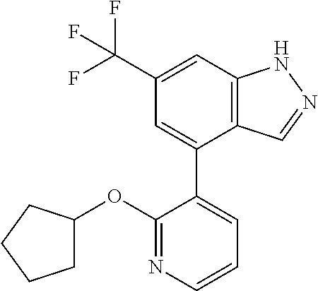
C12=C(C=C(C(F)(F)F)C=C1C1=CC=CN=C1OC1CCCC1)NN=C2
